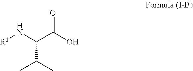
OC(C(N[R1])C(C)C)=O
